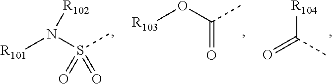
O=C(C)[R104].[R103]OC(C)=O.[R101]N(S(C)(=O)=O)[R102]
